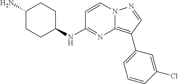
C1CC(N)CCC1NC1=NC2=C(C3=CC=CC(Cl)=C3)C=NN2C=C1
